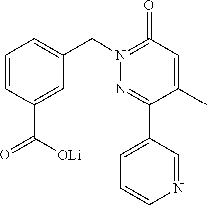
N1(CC2=CC=CC(C(=O)[OLi])=C2)=C(=O)C=C(C)C(C2=CC=CN=C2)=N1
